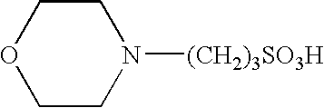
C1COCCN1[(CH2)3SO3H]
